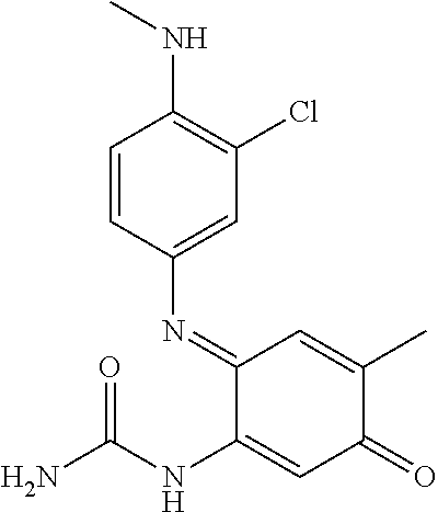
C1=CC(N=C2C(NC(N)=O)=CC(=O)C(C)=C2)=CC(Cl)=C1NC
